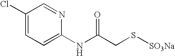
C1(Cl)=CC=C(NC(CS[SO3Na])=O)N=C1
